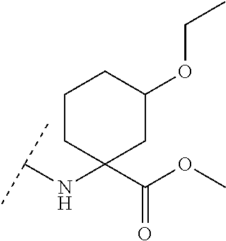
C(NC1(C(OC)=O)CC(OCC)CCC1)(C)C
